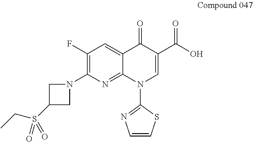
C1(F)=C(N2CC(S(CC)(=O)=O)C2)N=C2C(=C1)C(=O)C(C(O)=O)=CN2C1=NC=CS1
